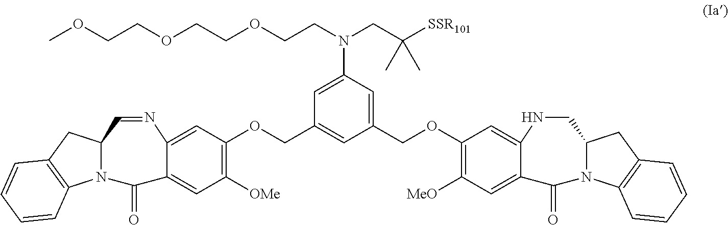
C1(OCC2=CC(N(CC([SSR101])(C)C)CCOCCOCCOC)=CC(COC3=C([OMe])C=C4C(=C3)N=CC3N(C4=O)C4=C(C3)C=CC=C4)=C2)=C([MeO])C=C2C(=C1)NCC1N(C2=O)C2=C(C1)C=CC=C2
